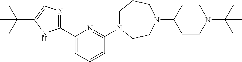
C1N(C2=NC(C3=NC=C(C(C)(C)C)N3)=CC=C2)CCN(C2CCN(C(C)(C)C)CC2)CC1
